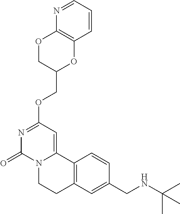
N1=CC=CC2=C1OCC(COC1=NC(=O)N3C(=C1)C1=C(CC3)C=C(CNC(C)(C)C)C=C1)O2
